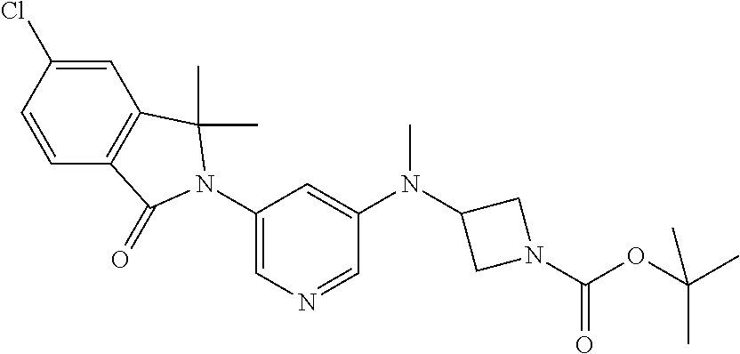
C1=C(Cl)C=CC2=C1C(C)(C)N(C1=CN=CC(N(C3CN(C(OC(C)(C)C)=O)C3)C)=C1)C2=O
